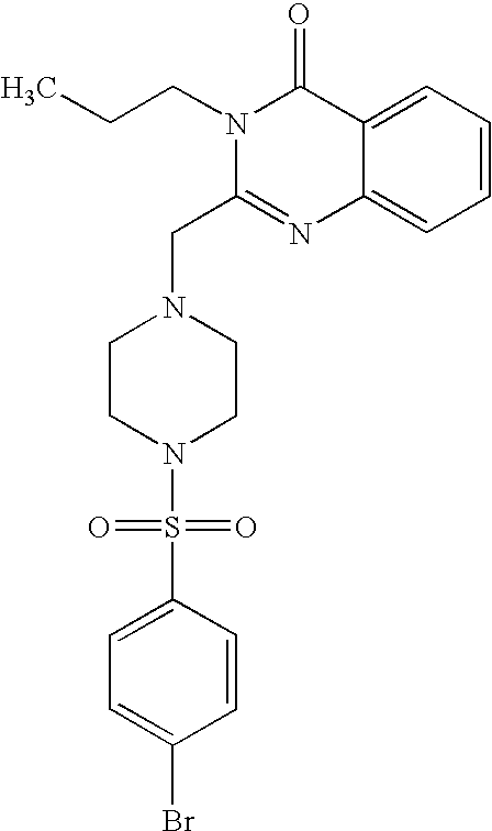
C1=C(Br)C=CC(S(=O)(=O)N2CCN(CC3=NC4=CC=CC=C4C(=O)N3CCC)CC2)=C1
